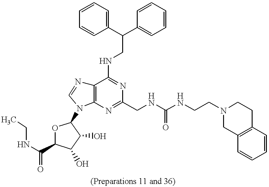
C1(C(C2=CC=CC=C2)CNC2=NC(CNC(NCCN3CC4=C(CC3)C=CC=C4)=O)=NC3=C2N=CN3C2OC(C(NCC)=O)C(O)C2O)=CC=CC=C1
